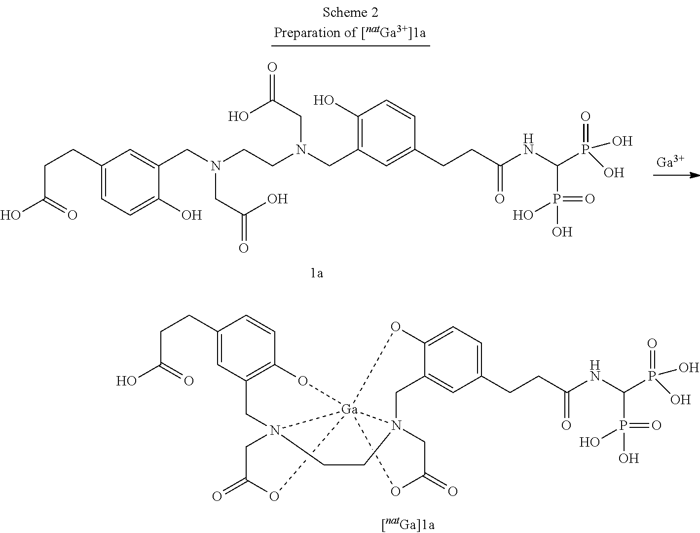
C1=C2C(=CC(CCC(NC(P(=O)(O)O)P(=O)(O)O)=O)=C1)CN13CC(=O)O[Ga]145(O2)OC1=C(C=C(CCC(O)=O)C=C1)CN4(CC(=O)O5)CC3.C1(CCC(O)=O)=CC=C(O)C(CN(CCN(CC2=C(O)C=CC(CCC(NC(P(=O)(O)O)P(=O)(O)O)=O)=C2)CC(=O)O)CC(=O)O)=C1.[Ga]
